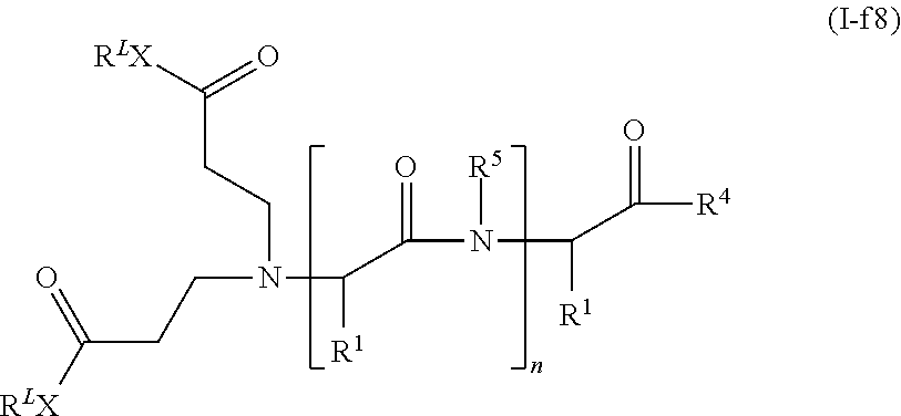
C(CCN(CCC([RLX])=O)C([R1])C(=O)N(C([R1])C([R4])=O)[R5])([RLX])=O
